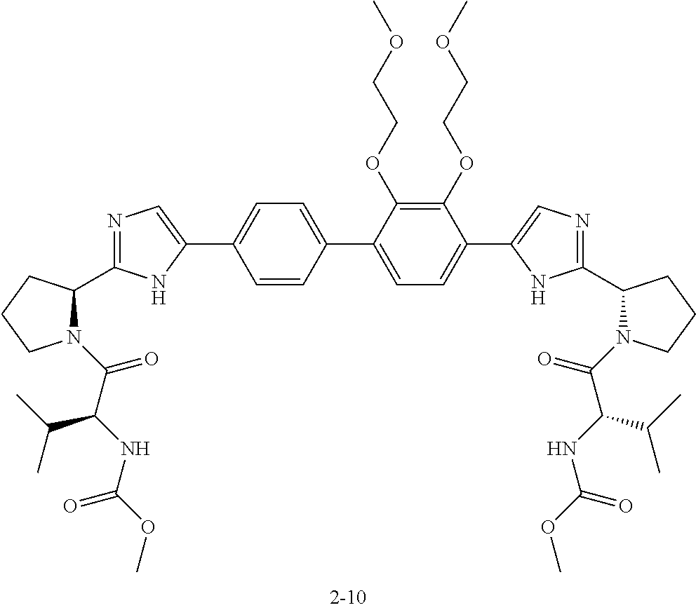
C1=C(C2=CC=C(C3=CN=C(C4CCCN4C(=O)C(NC(OC)=O)C(C)C)N3)C(OCCOC)=C2OCCOC)C=CC(C2=CN=C(C3N(C(C(NC(OC)=O)C(C)C)=O)CCC3)N2)=C1
